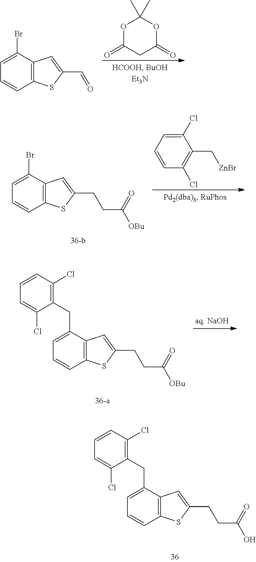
O1C(=O)CC(=O)OC1(C)C.C1=C(Br)C2=C(C=C1)SC(C=O)=C2.C1=C(Br)C2=C(C=C1)SC(CCC(=O)[OBu])=C2.C1(Cl)=CC=CC(Cl)=C1C[ZnBr].C1=C(CC2=C(Cl)C=CC=C2Cl)C2=C(C=C1)SC(CCC(=O)[OBu])=C2.C1=C(CC2=C(Cl)C=CC=C2Cl)C2=C(C=C1)SC(CCC(=O)O)=C2
